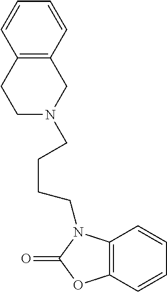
C1=CC2=C(C=C1)OC(=O)N2CCCCN1CC2=C(CC1)C=CC=C2
